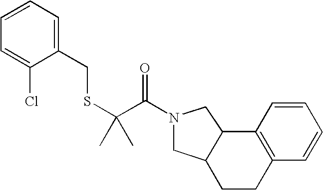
C1=CC=C(CSC(C(=O)N2CC3CCC4=C(C3C2)C=CC=C4)(C)C)C(Cl)=C1
